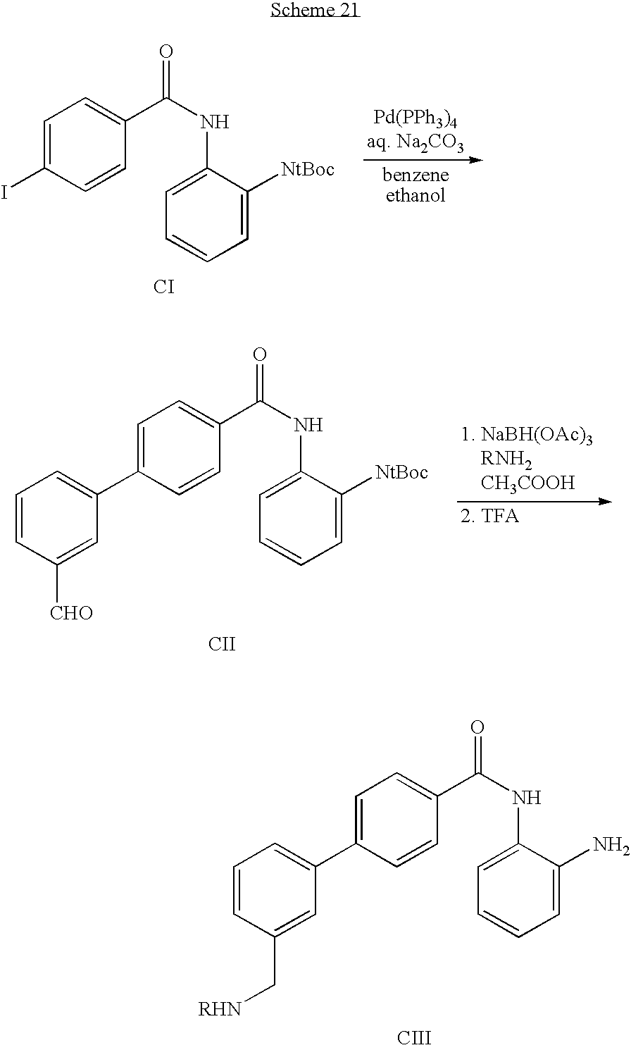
C1=C(I)C=CC(C(NC2=CC=CC=C2[NtBoc])=O)=C1.[CI].C1=C(C2=CC=CC([CHO])=C2)C=CC(C(NC2=CC=CC=C2[NtBoc])=O)=C1.[CII].C1=C(C2=CC=CC(C[RHN])=C2)C=CC(C(NC2=CC=CC=C2N)=O)=C1.[CIII]
